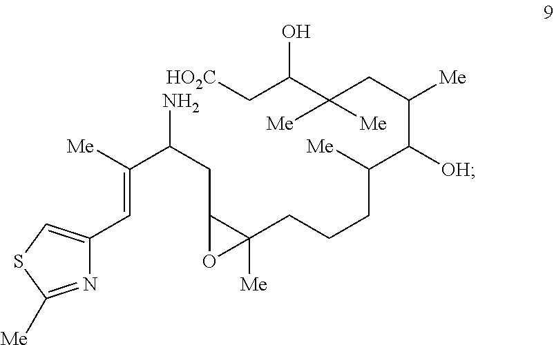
C(N)(CC1C(CCCC(C(C(CC(C(C[HO2C])O)([Me])[Me])[Me])[OH])[Me])([Me])O1)C([Me])=CC1=CSC([Me])=N1
